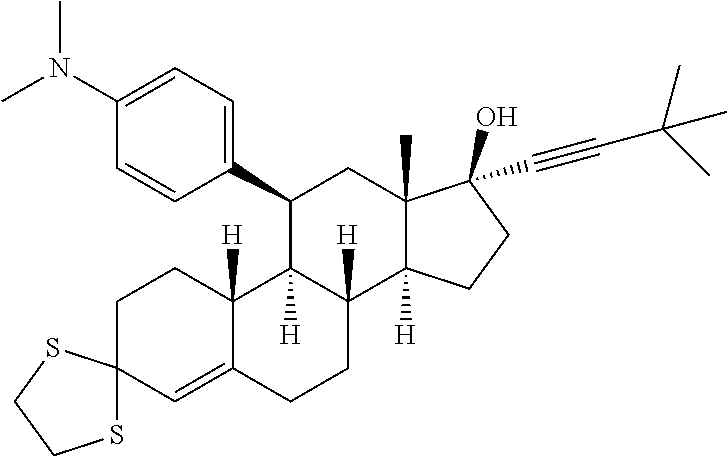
C1C2(C=C3C([H])(C1)C1([H])C([H])(CC3)C3([H])C(C)(CC1C1=CC=C(N(C)C)C=C1)C(O)(C#CC(C)(C)C)CC3)SCCS2
